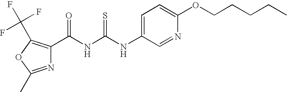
N(C(NC(=O)C1=C(C(F)(F)F)OC(C)=N1)=S)C1=CC=C(OCCCCC)N=C1
